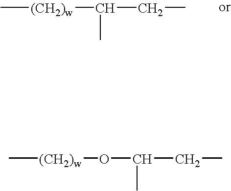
C[(CH2)w]C(CC)C.C[(CH2)w]OC(CC)C
